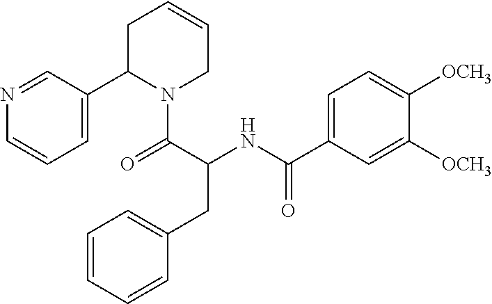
N1=CC(C2N(C(=O)C(NC(C3=CC=C([OCH3])C([OCH3])=C3)=O)CC3=CC=CC=C3)CC=CC2)=CC=C1
